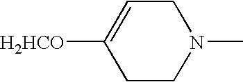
C1CN(C)CC=C1[H2HCO]
